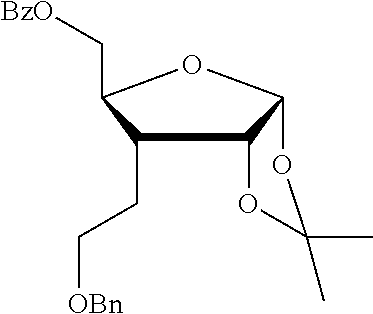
C1(CC[OBn])C2C(OC1C[BzO])OC(C)(C)O2
